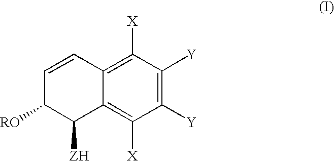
C1([Y])=C([Y])C([X])=C2C(=C1[X])C([ZH])C([RO])C=C2
